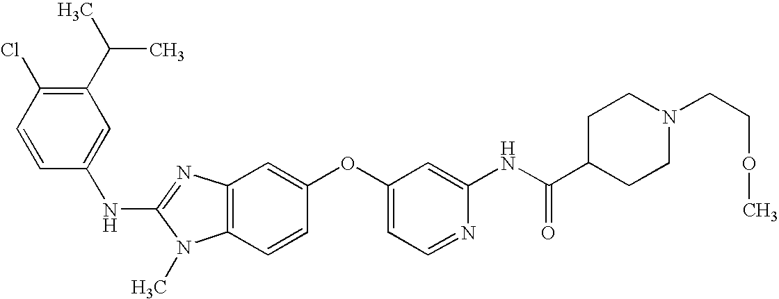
C1(C(C)C)=C(Cl)C=CC(NC2=NC3=C(N2C)C=CC(OC2=CC=NC(NC(C4CCN(CCOC)CC4)=O)=C2)=C3)=C1
